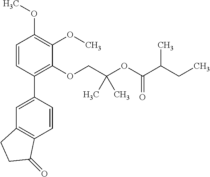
C1=CC(C2=CC3=C(C=C2)C(=O)CC3)=C(OCC(OC(C(CC)C)=O)(C)C)C(OC)=C1OC
